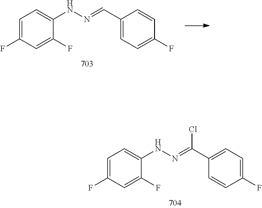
C1=CC(C=NNC2=CC=C(F)C=C2F)=CC=C1F.C1=C(F)C=CC(C(=NNC2=CC=C(F)C=C2F)Cl)=C1
